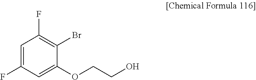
C1=C(F)C=C(OCCO)C(Br)=C1F
